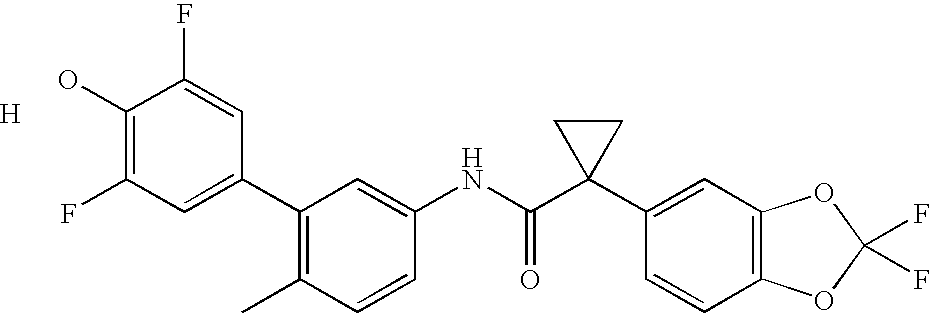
C1(C2=CC(F)=C(O)C(F)=C2)=C(C)C=CC(NC(C2(C3=CC4=C(C=C3)OC(F)(F)O4)CC2)=O)=C1.[H]
